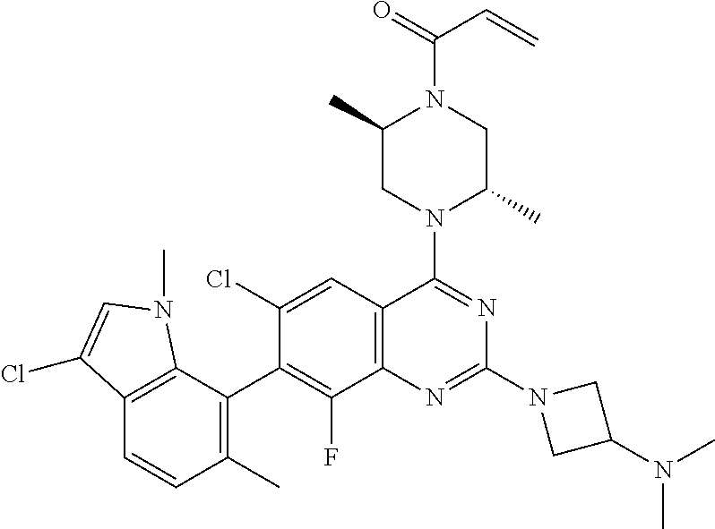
C12=C(C(C3=C(F)C4=C(C=C3Cl)C(N3C(C)CN(C(C=C)=O)C(C)C3)=NC(N3CC(N(C)C)C3)=N4)=C(C)C=C1)N(C)C=C2Cl
